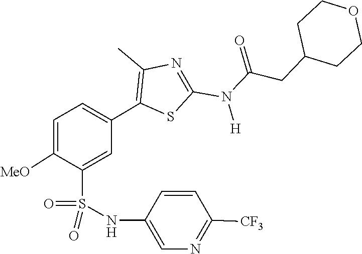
O=C(N(C1=NC(C)=C(C2=CC=C([MeO])C(S(=O)(NC3=CN=C([CF3])C=C3)=O)=C2)S1)[H])CC1CCOCC1
